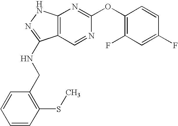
C12=C(NN=C1NCC1=C(SC)C=CC=C1)N=C(OC1=C(F)C=C(F)C=C1)N=C2
